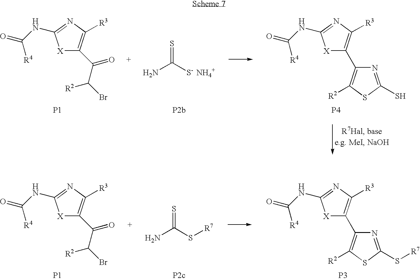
[X]1C(C(C(Br)[R2])=O)=C([R3])N=C1NC(=O)[R4].[P1].NC(S[R7])=S.[P2c].[X]1C(C2=C([R2])SC(S[R7])=N2)=C([R3])N=C1NC(=O)[R4].[P3].[X]1C(C2=C([R2])SC(S)=N2)=C([R3])N=C1NC(=O)[R4].[P4].NC([S-  NH4+])=S.[P2b].[X]1C(C(C(Br)[R2])=O)=C([R3])N=C1NC(=O)[R4].[P1]
